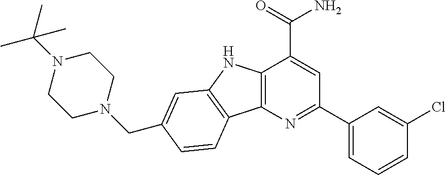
C12=C(N=C(C3=CC=CC(Cl)=C3)C=C1C(=O)N)C1=C(N2)C=C(CN2CCN(C(C)(C)C)CC2)C=C1
